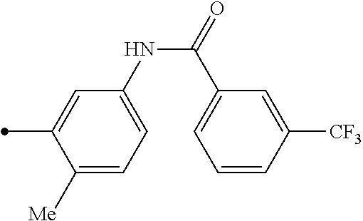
C1([Me])=CC=C(NC(C2=CC=CC([CF3])=C2)=O)C=C1C
